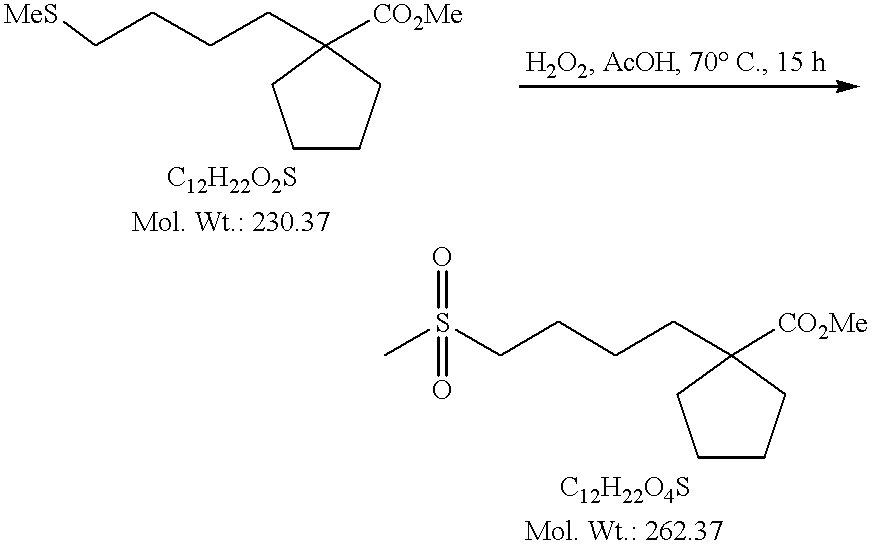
C1CCC(CCCC[MeS])([CO2Me])C1.C1CCC(CCCCS(C)(=O)=O)([CO2Me])C1
